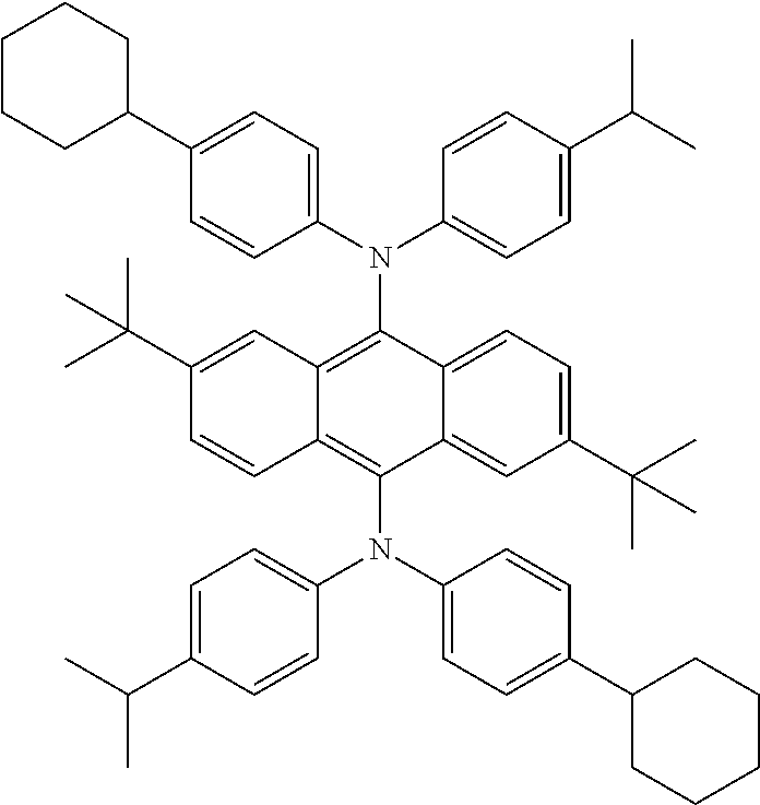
C1CCC(C2=CC=C(N(C3=CC=C(C(C)C)C=C3)C3=C4C(=C(N(C5=CC=C(C6CCCCC6)C=C5)C5=CC=C(C(C)C)C=C5)C5=CC(C(C)(C)C)=CC=C35)C=CC(C(C)(C)C)=C4)C=C2)CC1
